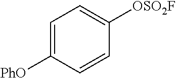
C1=C([PhO])C=CC([OSO2F])=C1
